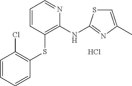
C1=CC=CC(SC2=C(NC3=NC(C)=CS3)N=CC=C2)=C1Cl.Cl
